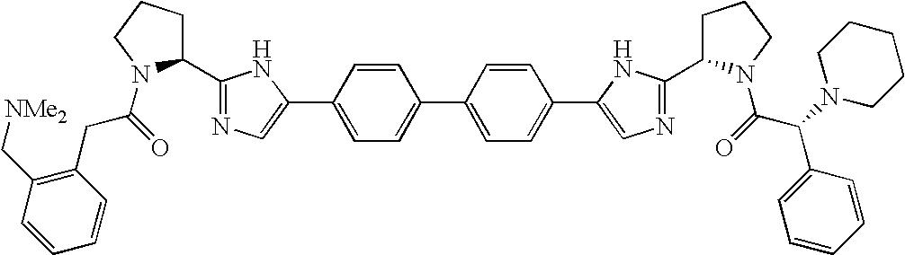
C(=O)(N1C(C2=NC=C(C3=CC=C(C4=CC=C(C5=CN=C(C6CCCN6C(C(C6=CC=CC=C6)N6CCCCC6)=O)N5)C=C4)C=C3)N2)CCC1)CC1=C(C[NMe2])C=CC=C1
